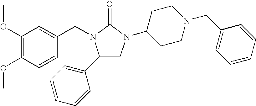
C1(C2=CC=CC=C2)CN(C2CCN(CC3=CC=CC=C3)CC2)C(=O)N1CC1=CC(OC)=C(OC)C=C1
